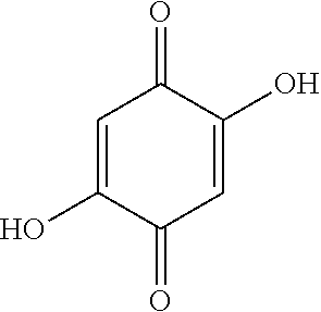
C1=C(O)C(=O)C=C(O)C1=O
